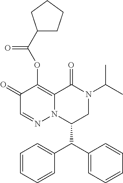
C1=CC=CC(C(C2=CC=CC=C2)C2CN(C(C)C)C(=O)C3=C(OC(C4CCCC4)=O)C(=O)C=NN23)=C1
